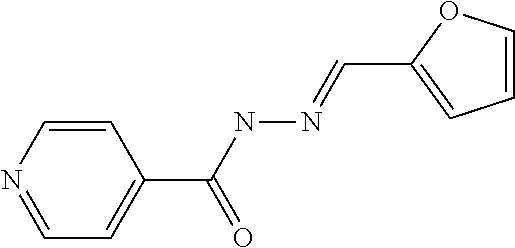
C1=NC=CC(C(=O)NN=CC2=CC=CO2)=C1
